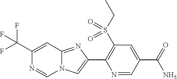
C1(C(F)(F)F)=CC2=NC(C3=C(S(CC)(=O)=O)C=C(C(N)=O)C=N3)=CN2C=N1
